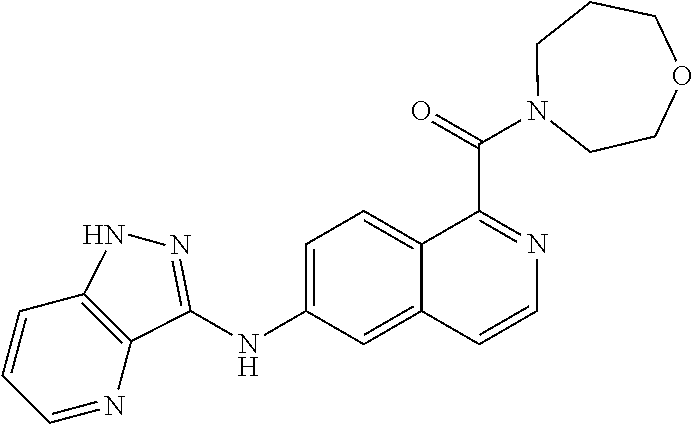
C1=CC=NC2=C1NN=C2NC1=CC=C2C(=C1)C=CN=C2C(=O)N1CCCOCC1
